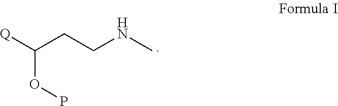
[Q]C(CCNC)OP
